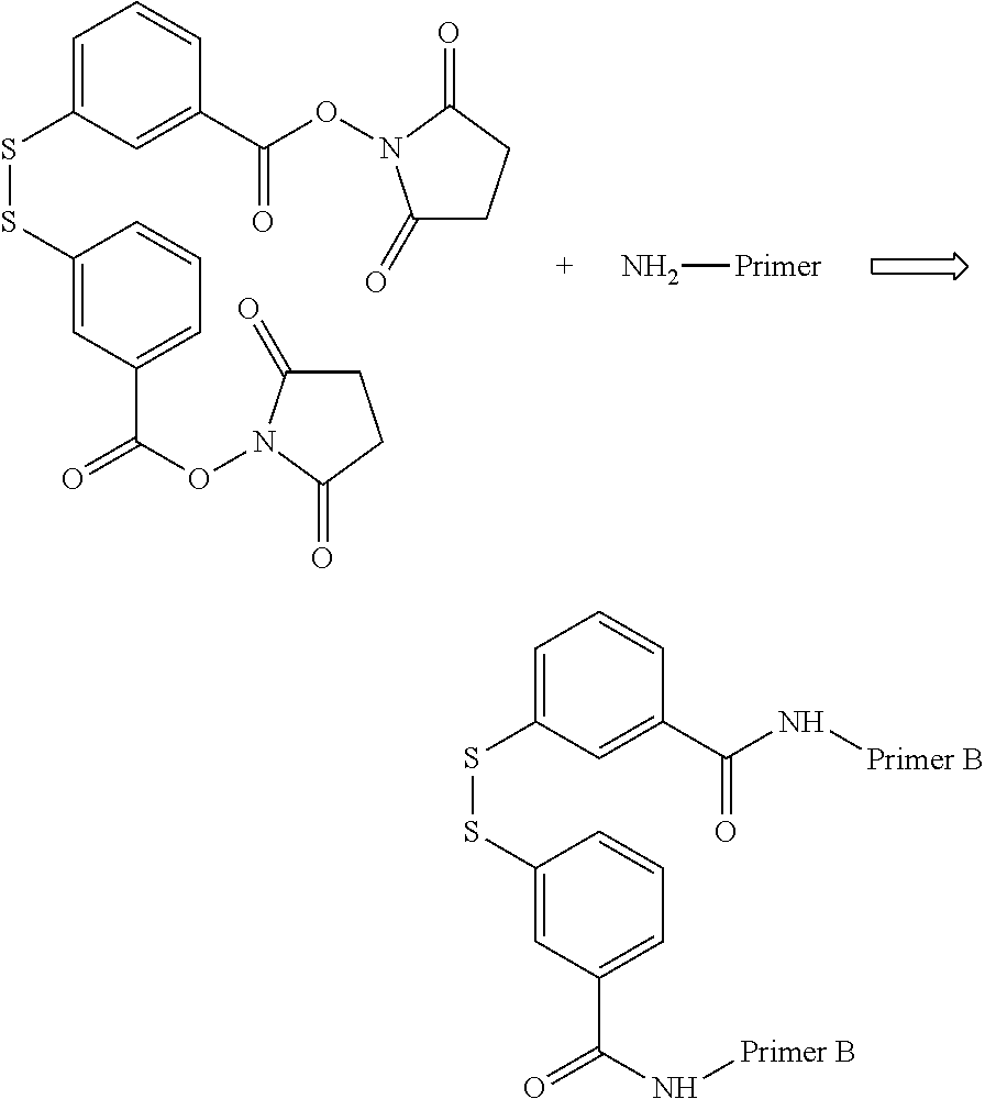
C1=C(SSC2=CC(C(ON3C(=O)CCC3=O)=O)=CC=C2)C=C(C(ON2C(=O)CCC2=O)=O)C=C1.N[Primer].C1=C(SSC2=CC(C(N[Primer B])=O)=CC=C2)C=C(C(N[Primer B])=O)C=C1
